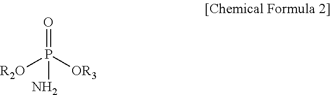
[R2O]P([OR3])(=O)N
